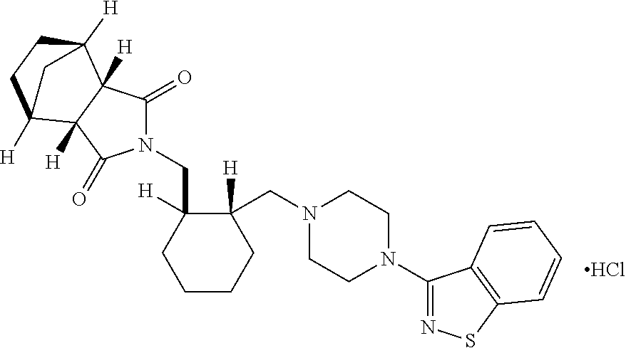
C1CCC(CN2CCN(C3=NSC4=C3C=CC=C4)CC2)([H])C(CN2C(=O)C3([H])C([H])(C2=O)C2([H])CCC3([H])C2)([H])C1.Cl
